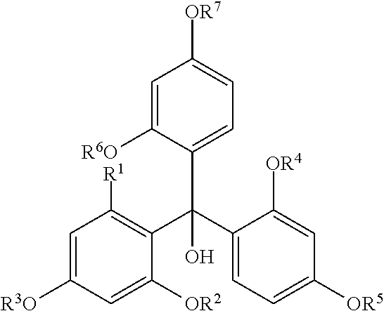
C1=C([R6O])C(C(C2=CC=C([OR5])C=C2[OR4])(C2=C([R1])C=C([R3O])C=C2[OR2])O)=CC=C1[OR7]
